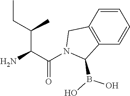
NC(C(N1C(B(O)O)C2=C(C1)C=CC=C2)=O)C(CC)C
